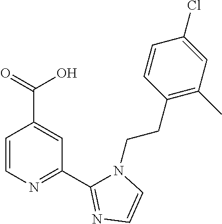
C1=CN=C(C2=NC=CN2CCC2=C(C)C=C(Cl)C=C2)C=C1C(=O)O
